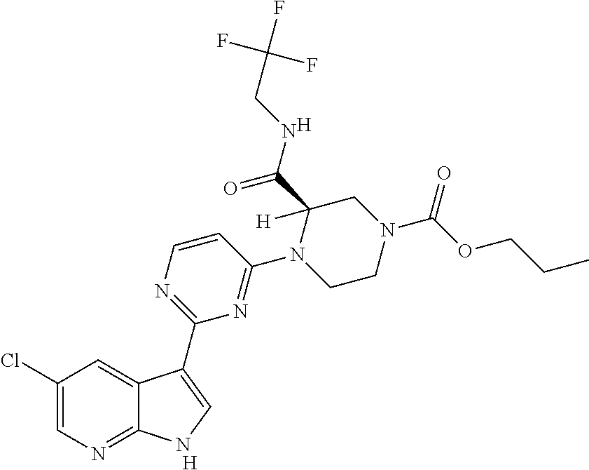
[H].C1=CN=C(C2=CNC3=NC=C(Cl)C=C32)N=C1N1CCN(C(OCCC)=O)CC1(C(NCC(F)(F)F)=O)[H].[H]
